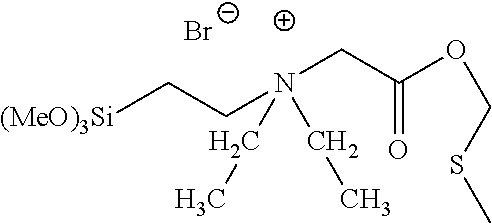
C(N(CC(OCSC)=O)(CC)CC)C[(MeO)3Si].[Br-]
